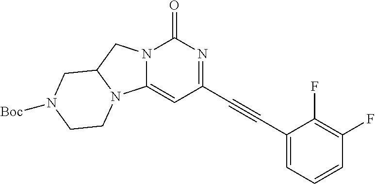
N12C(=CC(C#CC3=CC=CC(F)=C3F)=NC1=O)N1C(C2)CN([Boc])CC1
